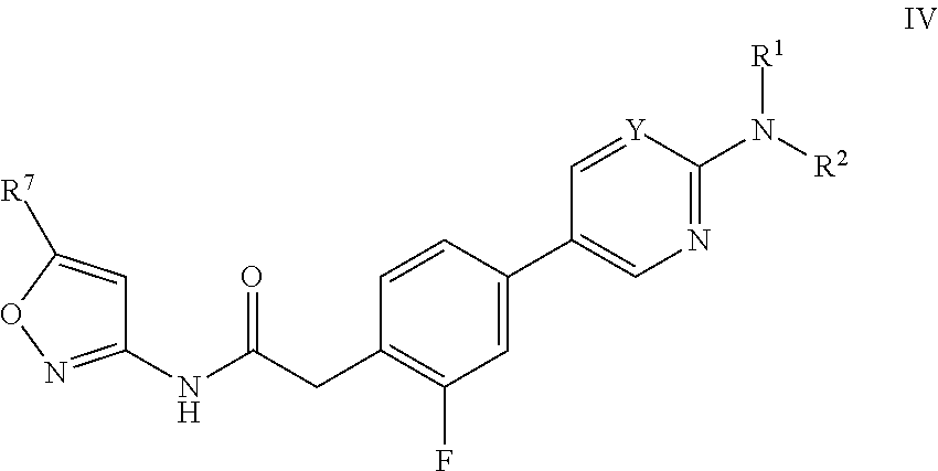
C1=CC(C2=CN=C(N([R2])[R1])[Y]=C2)=CC(F)=C1CC(NC1=NOC([R7])=C1)=O
